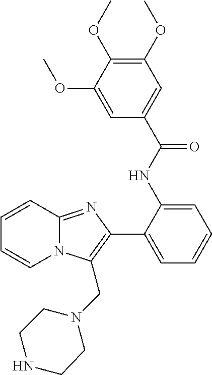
C1(C2=CC=CC=C2NC(C2=CC(OC)=C(OC)C(OC)=C2)=O)=C(CN2CCNCC2)N2C(=N1)C=CC=C2
